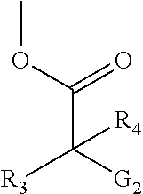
C(C([G2])([R3])[R4])(OC)=O
